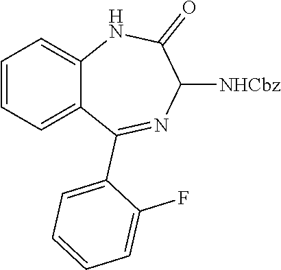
C1=CC=C2C(=C1)NC(=O)C([NHCbz])N=C2C1=CC=CC=C1F
